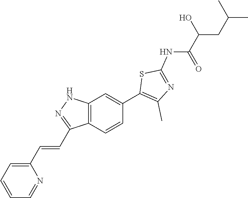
C1=CC=C(C=CC2=NNC3=C2C=CC(C2=C(C)N=C(NC(C(CC(C)C)O)=O)S2)=C3)N=C1
